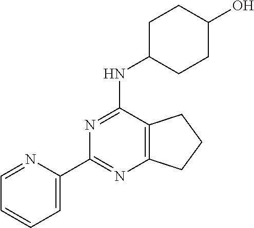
C1=C(C2=NC3=C(C(NC4CCC(O)CC4)=N2)CCC3)N=CC=C1
